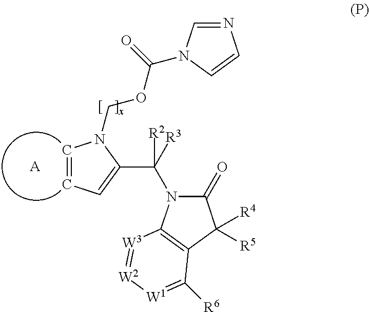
[A].C1=CC=C(C([R3])(N2C(=O)C([R4])([R5])C3=C2[W3]=[W2][W1]=C3[R6])[R2])N1COC(=O)N1C=NC=C1
